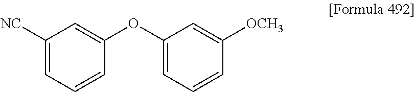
C1([NC])=CC=CC(OC2=CC=CC([OCH3])=C2)=C1
